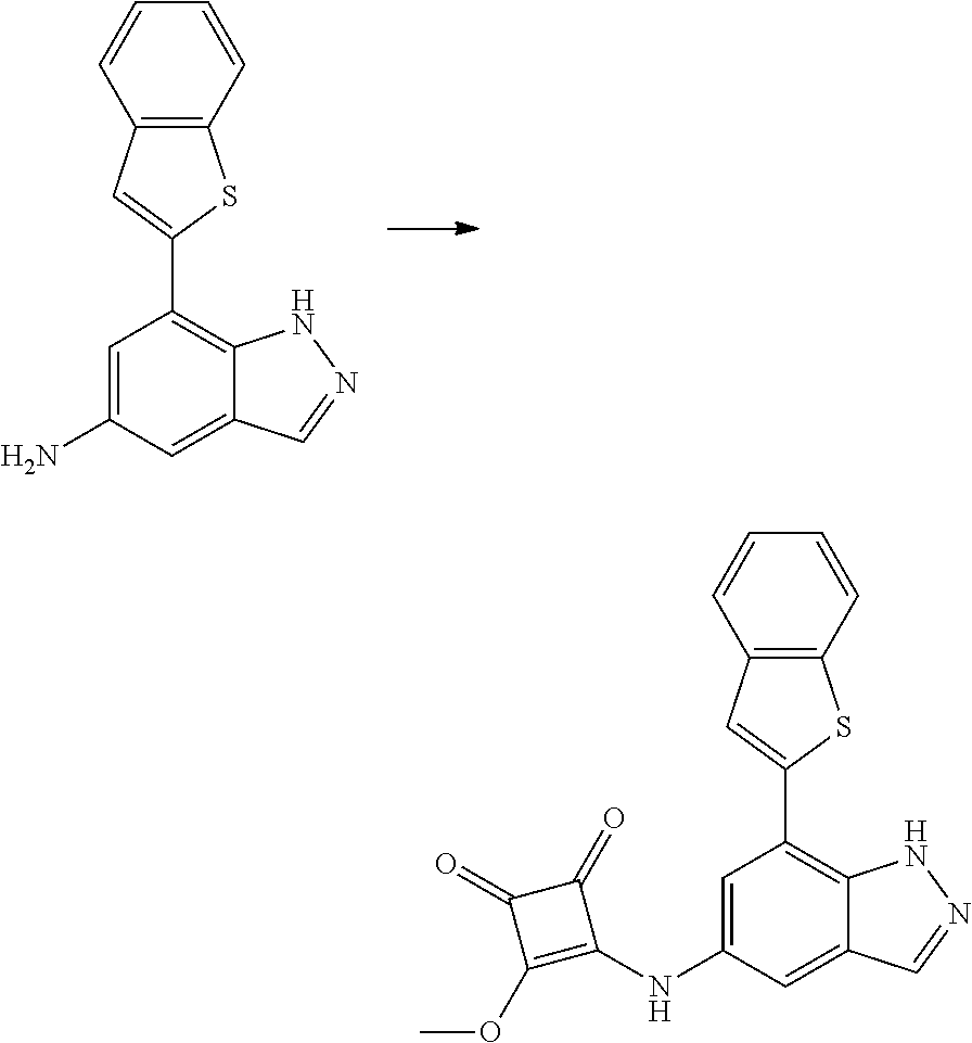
C1=CC=CC2=C1SC(C1=C3C(=CC(N)=C1)C=NN3)=C2.C1=CC=CC2=C1SC(C1=C3C(=CC(NC4=C(OC)C(=O)C4=O)=C1)C=NN3)=C2
